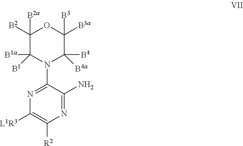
C1([B2])([B2a])C([B1])([B1a])N(C2=NC([L1R3])=C([R2])N=C2N)C([B4a])([B4])C([B3a])([B3])O1
